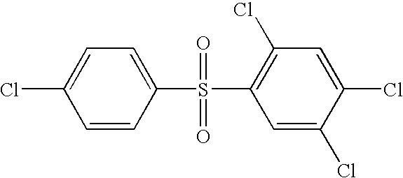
C1=CC(S(=O)(C2=C(Cl)C=C(Cl)C(Cl)=C2)=O)=CC=C1Cl
